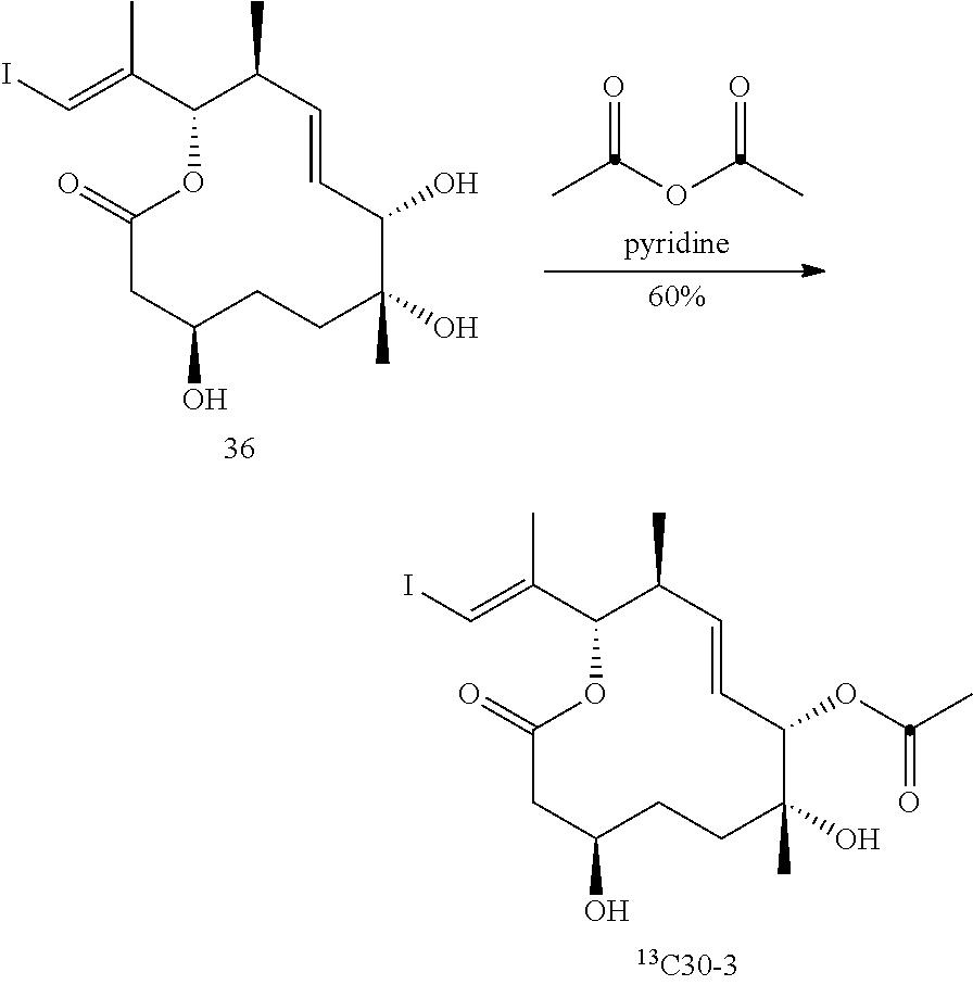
C1(=O)CC(O)CCC(O)(C)C(O)C=CC(C)C(C(=CI)C)O1.CC(OC(C)=O)=O.C1(=O)CC(O)CCC(C)(O)C(OC(C)=O)C=CC(C)C(C(=CI)C)O1
